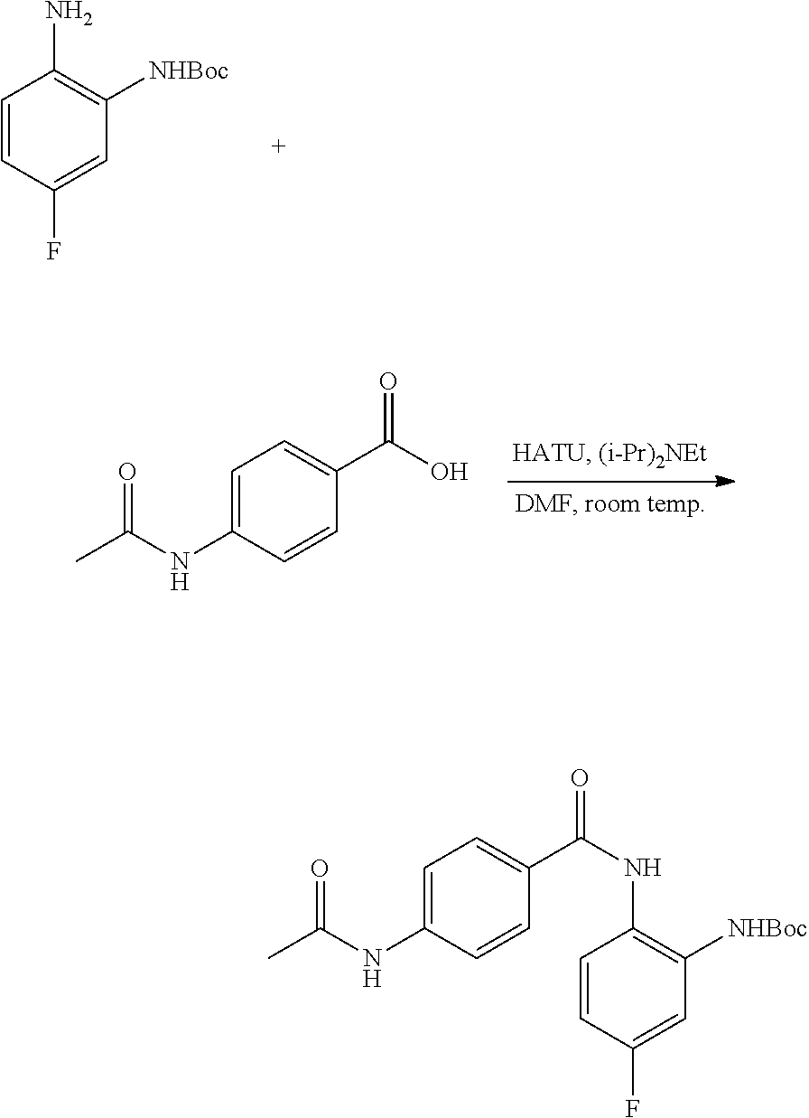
C1=CC(F)=CC([NHBoc])=C1N.C1=C(NC(C)=O)C=CC(C(O)=O)=C1.C1=C(NC(C)=O)C=CC(C(=O)NC2=C([NHBoc])C=C(F)C=C2)=C1
